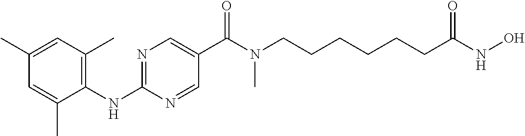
C1(NC2=C(C)C=C(C)C=C2C)=NC=C(C(N(CCCCCCC(NO)=O)C)=O)C=N1
